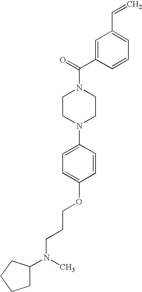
C1CN(C2=CC=C(OCCCN(C3CCCC3)C)C=C2)CCN1C(=O)C1=CC(C=C)=CC=C1
